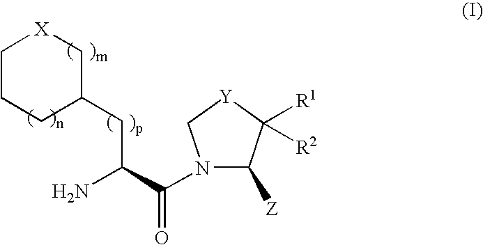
C1CCC(CC(N)C(=O)N2C([Z])C([R1])([R2])[Y]C2)C[X]1
